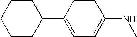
C1=C(NC)C=CC(C2CCCCC2)=C1
